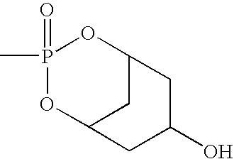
P1(=O)(C)OC2CC(O1)CC(O)C2
